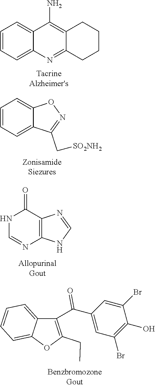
C1=CC=C2C(=C1)C(N)=C1C(=N2)CCCC1.C1=CC=C2C(=C1)ON=C2C[SO2NH2].N1C(=O)C2=C(N=C1)NC=N2.C12=CC=CC=C1OC(CC)=C2C(C1=CC(Br)=C(O)C(Br)=C1)=O
